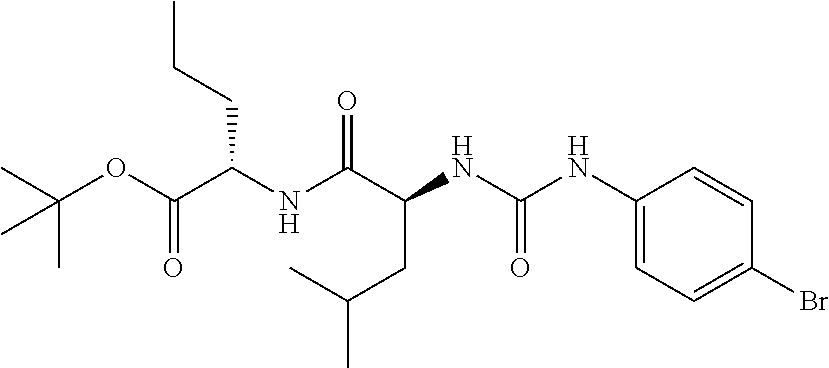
N(C(C(NC(NC1=CC=C(Br)C=C1)=O)CC(C)C)=O)C(C(OC(C)(C)C)=O)CCC
